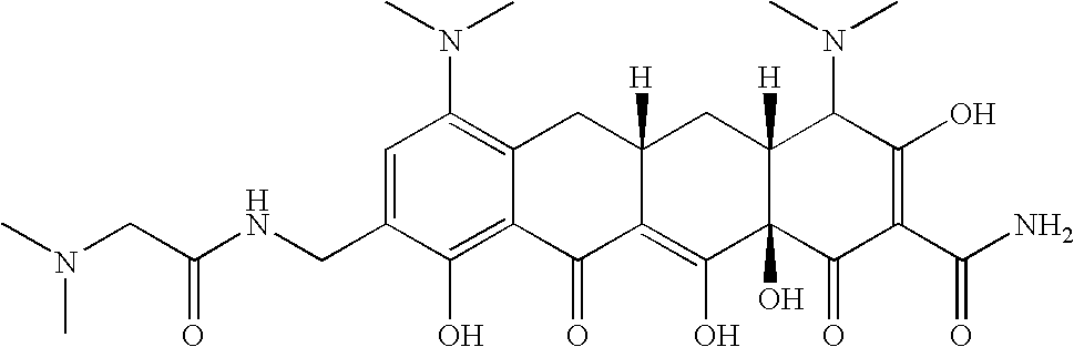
C1=C(CNC(CN(C)C)=O)C(O)=C2C(=C1N(C)C)CC1([H])C(=C(O)C3(O)C([H])(C1)C(N(C)C)C(O)=C(C(N)=O)C3=O)C2=O
